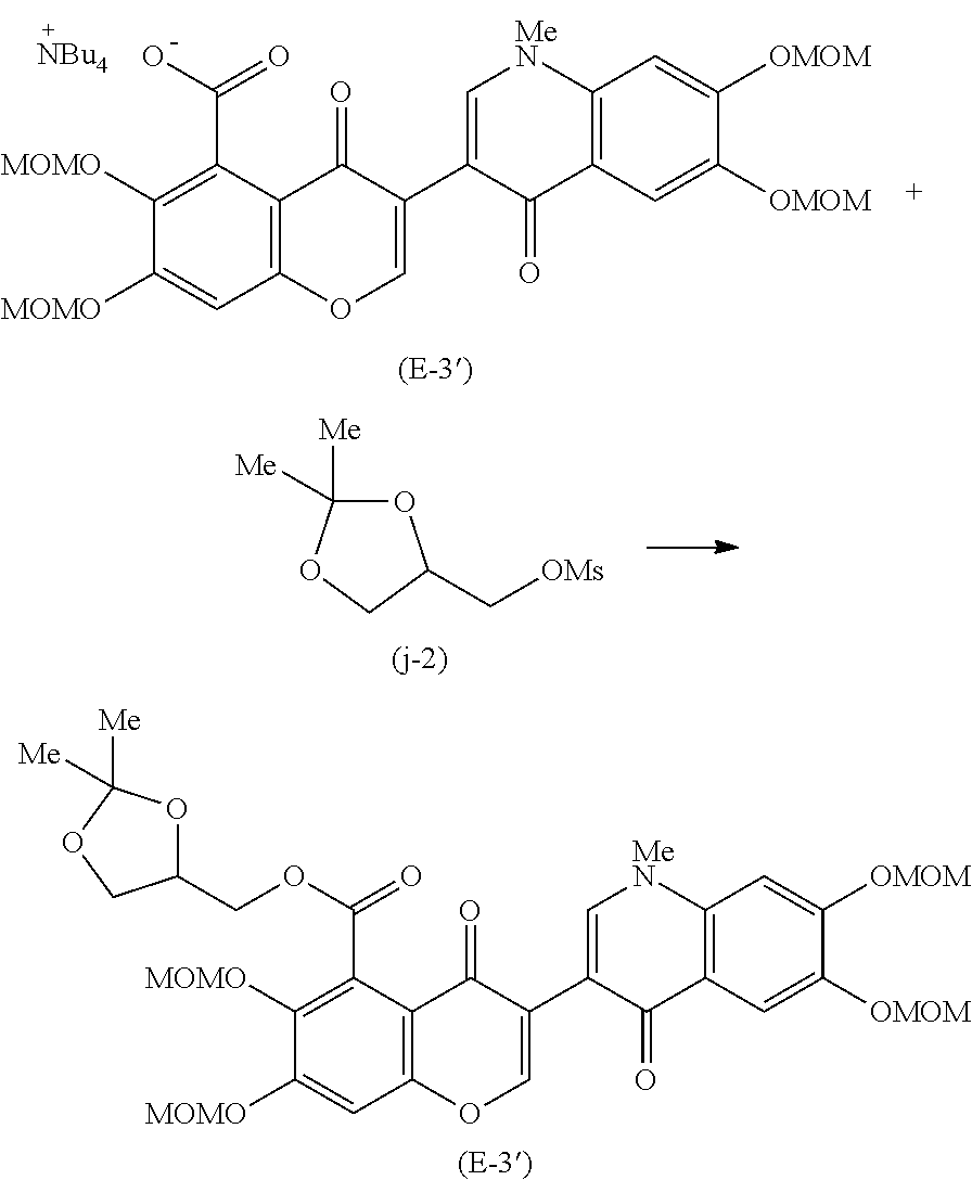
C1([MOMO])=C(C(OCC2OC([Me])([Me])OC2)=O)C2=C(C=C1[MOMO])OC=C(C1=C[MeN]C3=C(C1=O)C=C([OMOM])C([OMOM])=C3)C2=O.C1([MOMO])=C(C(O)=O)C2=C(C=C1[MOMO])OC=C(C1=C[MeN]C3=C(C1=O)C=C([OMOM])C([OMOM])=C3)C2=O.[NBu4].O1C([Me])([Me])OCC1C[OMs]
